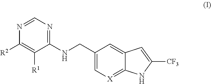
C1=C(CNC2=NC=NC([R2])=C2[R1])C=C2C(=[X]1)NC([CF3])=C2
